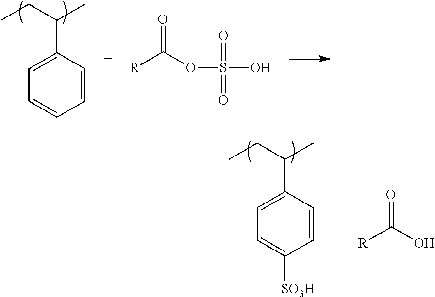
C1(C(CC)C)=CC=CC=C1.O=C(OS(O)(=O)=O)[R].C1(C(CC)C)=CC=C([SO3H])C=C1.O=C(O)[R]
